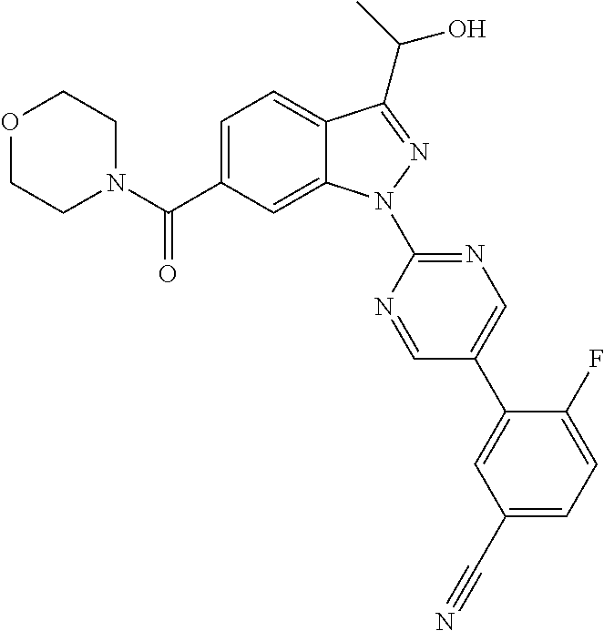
C12=CC=C(C(N3CCOCC3)=O)C=C1N(C1=NC=C(C3=CC(C#N)=CC=C3F)C=N1)N=C2C(C)O
